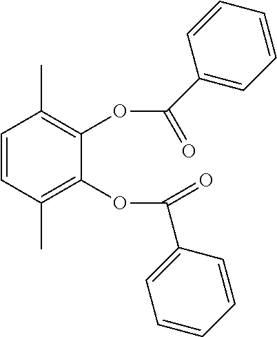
C1=CC(C)=C(OC(C2=CC=CC=C2)=O)C(OC(C2=CC=CC=C2)=O)=C1C
